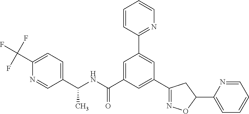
C1(C(NC(=O)C2=CC(C3=NC=CC=C3)=CC(C3=NOC(C4=CC=CC=N4)C3)=C2)C)=CC=C(C(F)(F)F)N=C1
